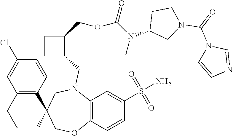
C12=C(C=CC(Cl)=C1)C1(CCC2)COC2=C(N(CC3C(COC(N(C)C4CN(C(N5C=CN=C5)=O)CC4)=O)CC3)C1)C=C(S(N)(=O)=O)C=C2
